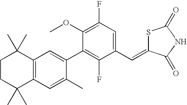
C1CC(C)(C)C2=C(C1(C)C)C=C(C1=C(F)C(C=C3SC(=O)NC3=O)=CC(F)=C1OC)C(C)=C2
